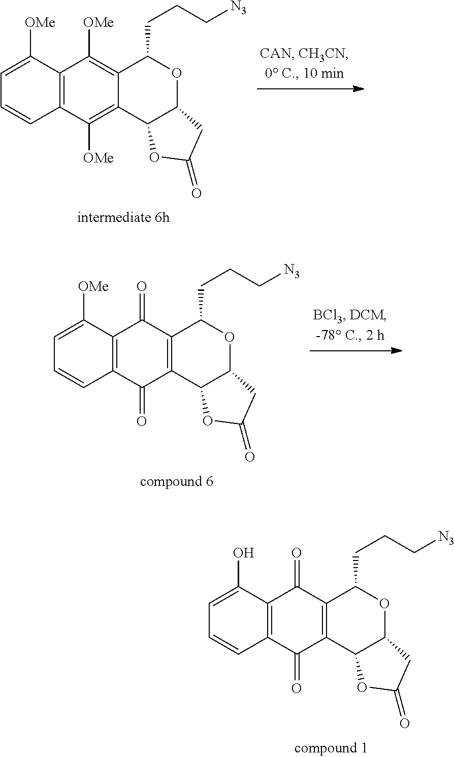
C12=C(C([OMe])=C3C(=C1[OMe])C(CCC[N3])OC1C3OC(=O)C1)C=CC=C2[OMe].C12=C(C(=O)C3=C(C1=O)C(CCC[N3])OC1C3OC(=O)C1)C=CC=C2[OMe].C12=C(C(=O)C3=C(C1=O)C(CCC[N3])OC1C3OC(=O)C1)C=CC=C2O
